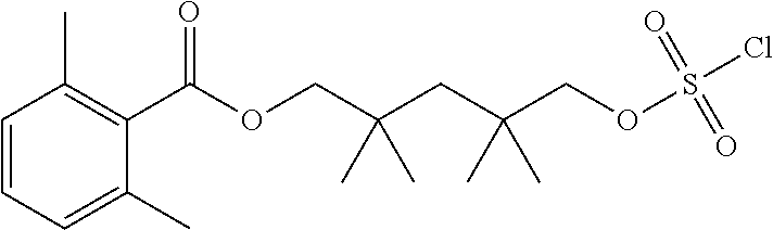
C1(C)=C(C(OCC(CC(COS(=O)(=O)Cl)(C)C)(C)C)=O)C(C)=CC=C1
